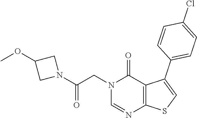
N1=CN(CC(N2CC(OC)C2)=O)C(=O)C2=C1SC=C2C1=CC=C(Cl)C=C1
